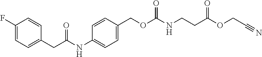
C1(CC(NC2=CC=C(COC(=O)NCCC(=O)OCC#N)C=C2)=O)=CC=C(F)C=C1
